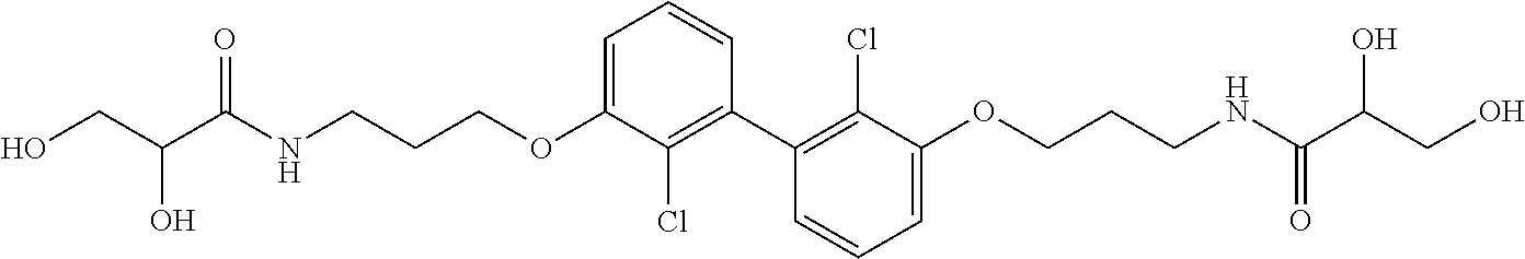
N(CCCOC1=CC=CC(C2=C(Cl)C(OCCCNC(C(CO)O)=O)=CC=C2)=C1Cl)C(C(CO)O)=O
